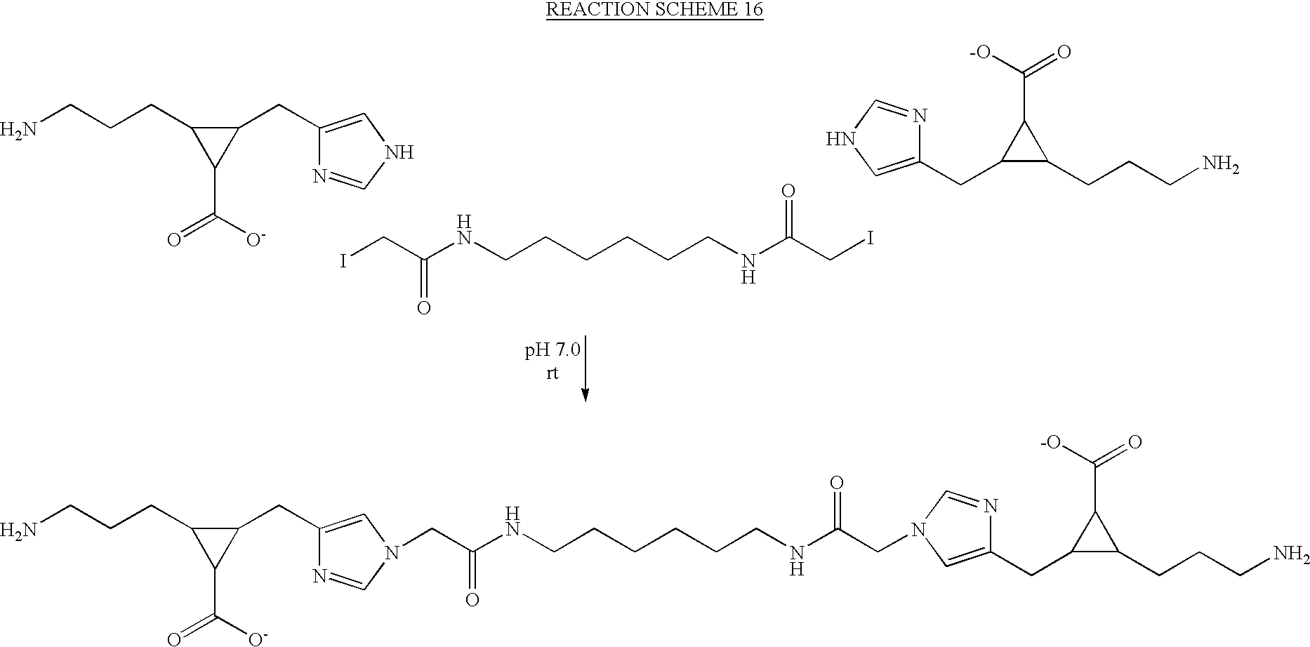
C1(CC2=CN(CC(NCCCCCCNC(CN3C=NC(CC4C(CCCN)C4C(=O)[-O])=C3)=O)=O)C=N2)C(CCCN)C1C([O-])=O.C1(CC2=CNC=N2)C(CCCN)C1C([O-])=O.ICC(NCCCCCCNC(CI)=O)=O.C1(CCCN)C(CC2=CNC=N2)C1C(=O)[-O]
